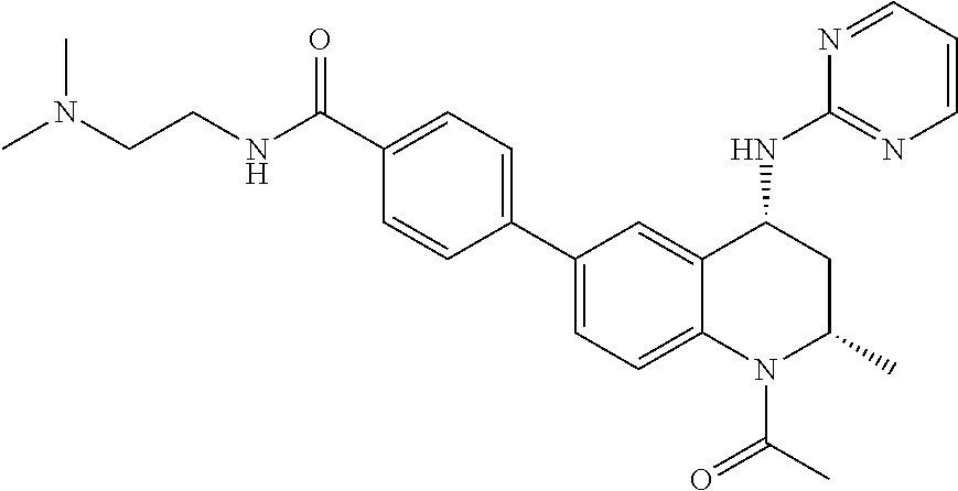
N(CCNC(C1=CC=C(C2=CC=C3C(=C2)C(NC2=NC=CC=N2)CC(C)N3C(C)=O)C=C1)=O)(C)C
